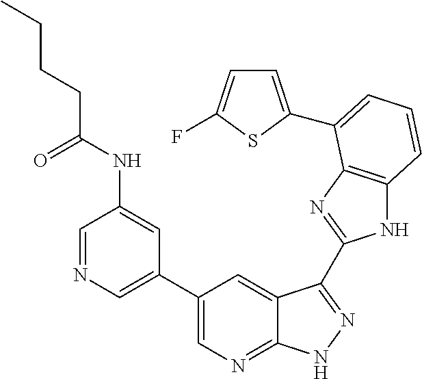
C1(C2=CN=CC(NC(CCCC)=O)=C2)=CN=C2C(=C1)C(C1=NC3=C(N1)C=CC=C3C1=CC=C(F)S1)=NN2
